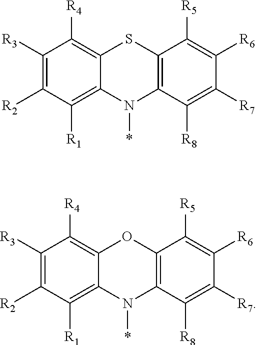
C1([R3])=C([R2])C([R1])=C2C(=C1[R4])SC1=C(N2*)C([R8])=C([R7])C([R6])=C1[R5].C1([R3])=C([R2])C([R1])=C2C(=C1[R4])OC1=C(N2*)C([R8])=C([R7])C([R6])=C1[R5]
